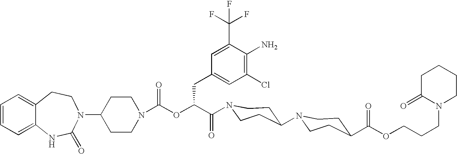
C1(N2C(=O)NC3=CC=CC=C3CC2)CCN(C(OC(C(=O)N2CCC(N3CCC(C(OCCCN4CCCCC4=O)=O)CC3)CC2)CC2=CC(Cl)=C(N)C(C(F)(F)F)=C2)=O)CC1
